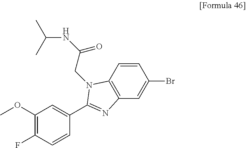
C1=CC2=C(C=C1Br)N=C(C1=CC(OC)=C(F)C=C1)N2CC(NC(C)C)=O
